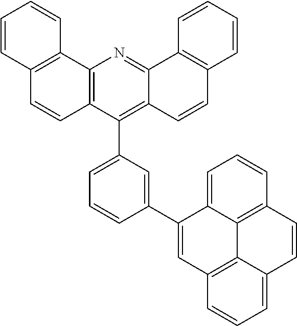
C12=C(C(C3=CC=CC(C4=CC5=C6C7=C(C=CC=C47)C=CC6=CC=C5)=C3)=C3C(=N1)C1=C(C=C3)C=CC=C1)C=CC1=C2C=CC=C1
